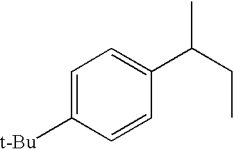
C1=C([t-Bu])C=CC(C(CC)C)=C1
